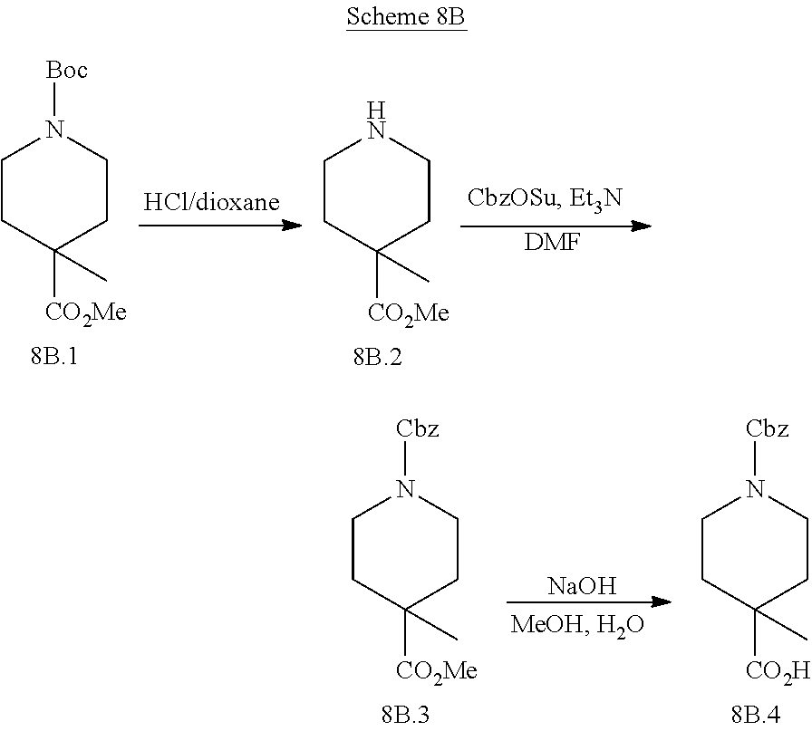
C1CC([CO2Me])(C)CCN1[Boc].C1CC([CO2Me])(C)CCN1.[DMF].C1CC([CO2Me])(C)CCN1[Cbz].C1CC([CO2H])(C)CCN1[Cbz].[NaOH]
